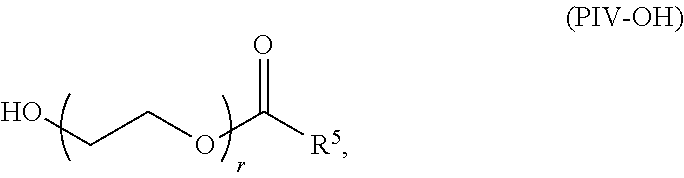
C(COC([R5])=O)O
